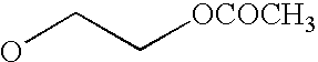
OCC[OCOCH3]
